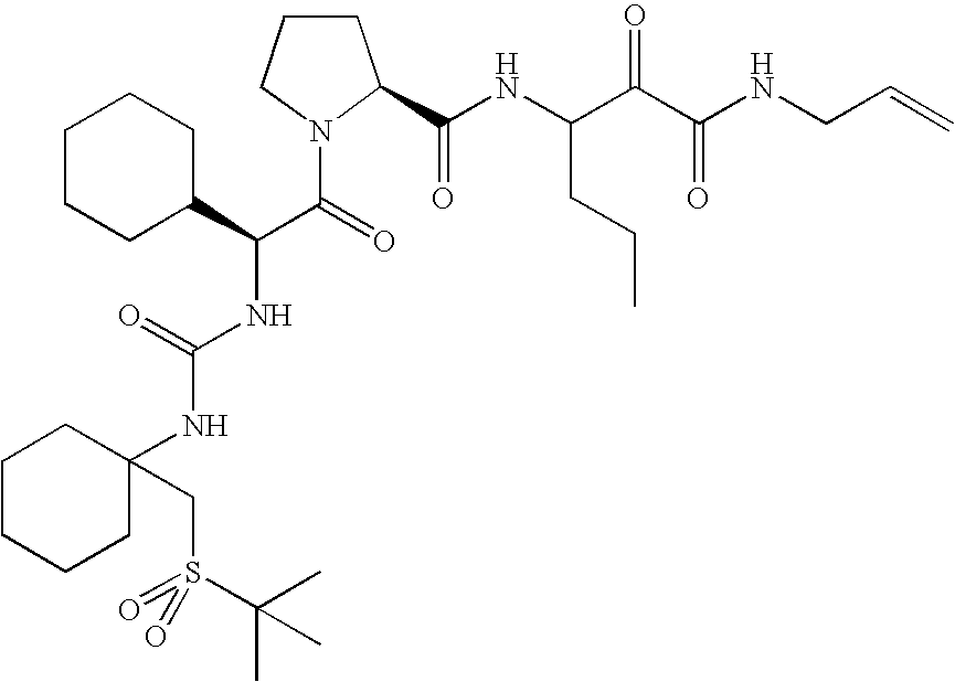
C1CCN(C(=O)C(C2CCCCC2)NC(NC2(CS(=O)(C(C)(C)C)=O)CCCCC2)=O)C1C(NC(C(C(NCC=C)=O)=O)CCC)=O
